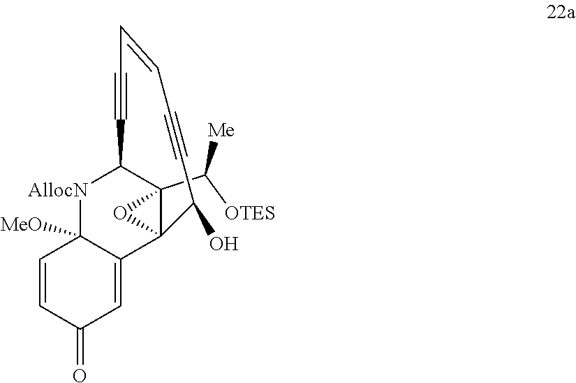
C12(C([OTES])[Me])C3(C4=CC(=O)C=CC4([MeO])[AllocN]C1C#CC=CC#CC3O)O2
